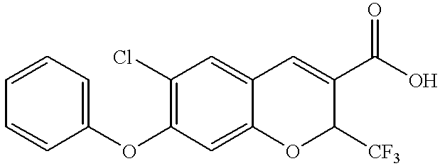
C1(OC2=CC=CC=C2)=C(Cl)C=C2C(=C1)OC([CF3])C(C(O)=O)=C2
